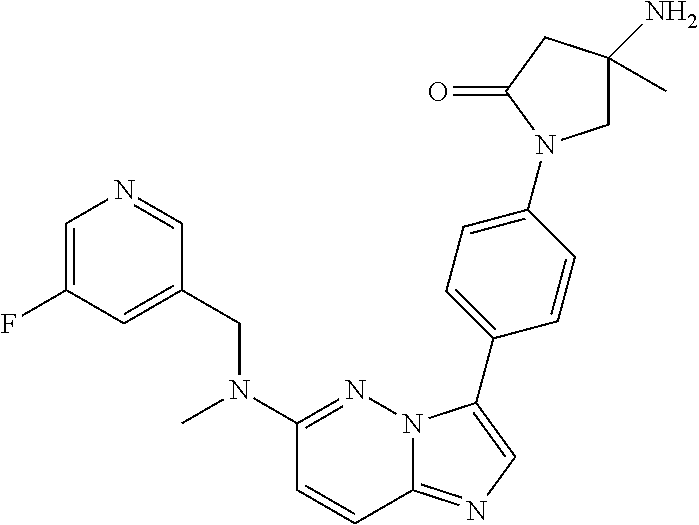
C1=C(F)C=C(CN(C2=NN3C(=NC=C3C3=CC=C(N4CC(N)(C)CC4=O)C=C3)C=C2)C)C=N1
